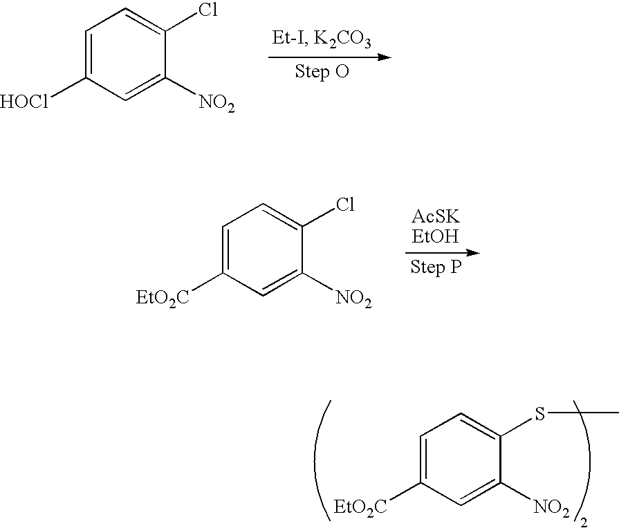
C1=C([HOCl])C=C([NO2])C(Cl)=C1.C1=C([EtO2C])C=C([NO2])C(Cl)=C1.C1=C([EtO2C])C=C([NO2])C(SC)=C1
